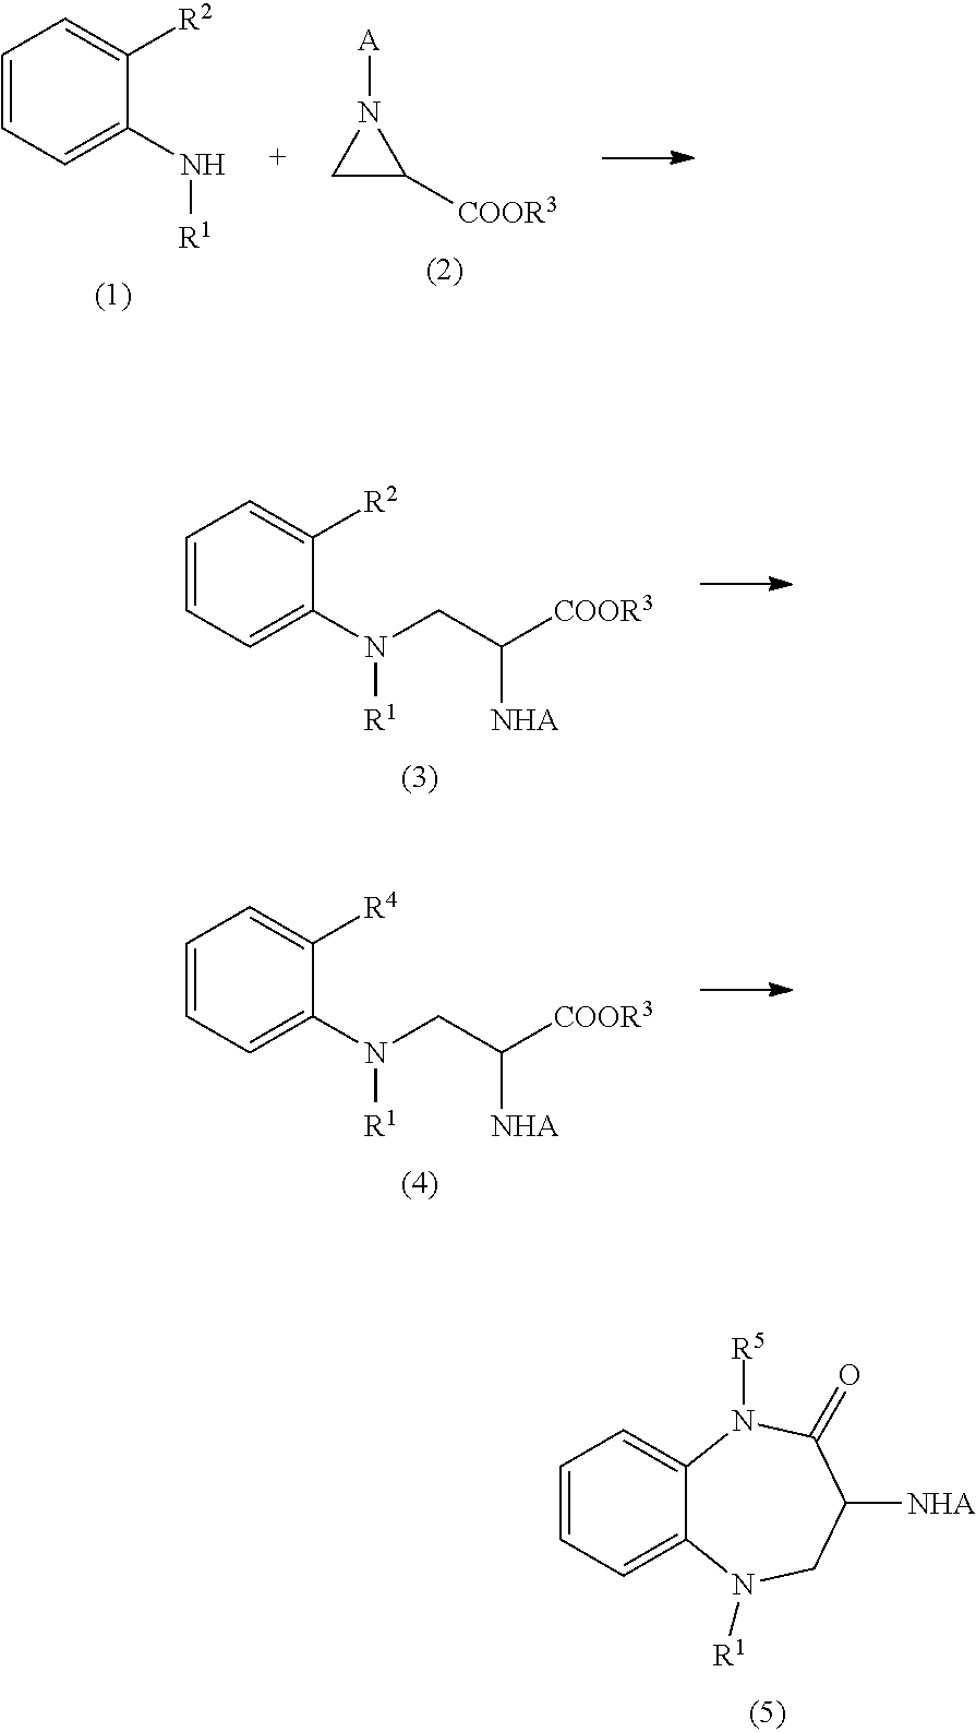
C1C([COOR3])N1[A].C1=CC=C(N[R1])C([R2])=C1.C1=CC=C(N(CC([COOR3])[NHA])[R1])C([R2])=C1.C1=CC=C(N(CC([COOR3])[NHA])[R1])C([R4])=C1.C1=CC=C2C(=C1)N([R5])C(=O)C([NHA])CN2[R1]
